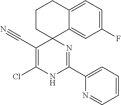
C1(F)=CC=C2C(=C1)C1(CCC2)C(C#N)=C(Cl)NC(C2=CC=CC=N2)=N1
